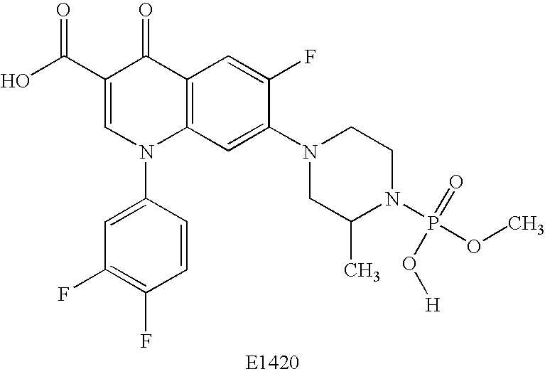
OC(C1=CN(C2=CC(F)=C(F)C=C2)C2=C(C1=O)C=C(F)C(N1CC(C)N(P(OC)(=O)O[H])CC1)=C2)=O
